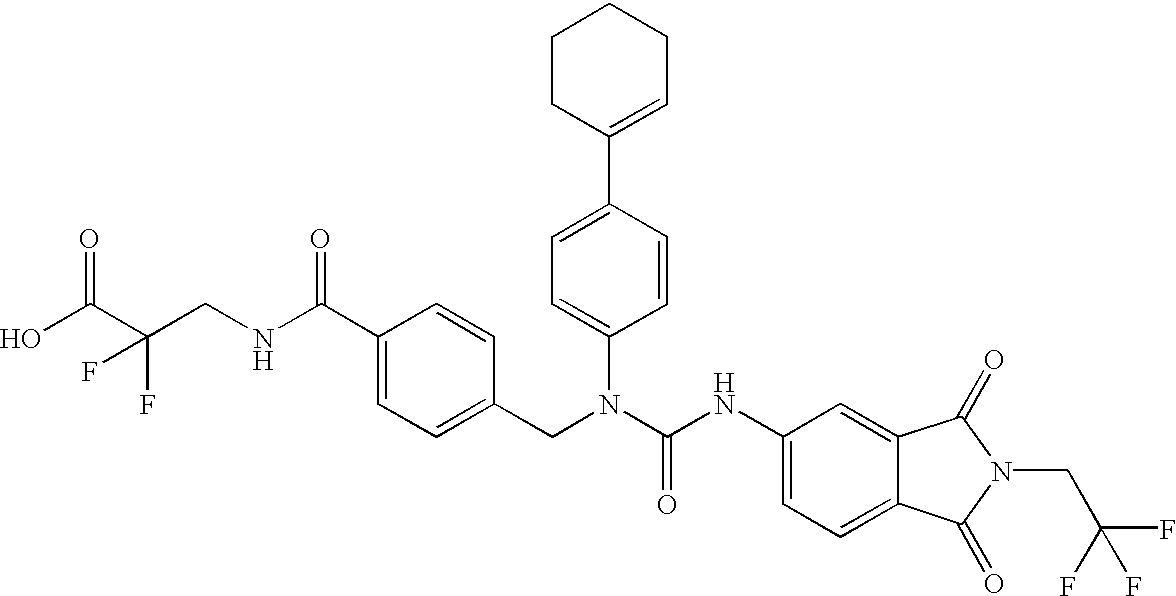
OC(C(CNC(C1=CC=C(CN(C(NC2=CC=C3C(=C2)C(=O)N(CC(F)(F)F)C3=O)=O)C2=CC=C(C3=CCCCC3)C=C2)C=C1)=O)(F)F)=O
